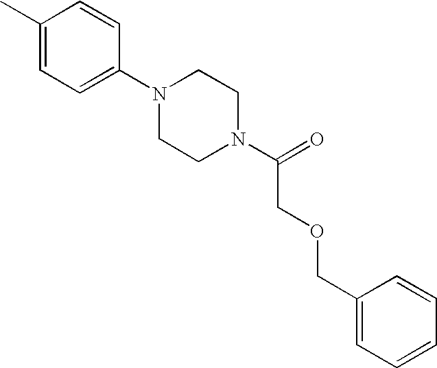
C1(C)=CC=C(N2CCN(C(=O)COCC3=CC=CC=C3)CC2)C=C1
